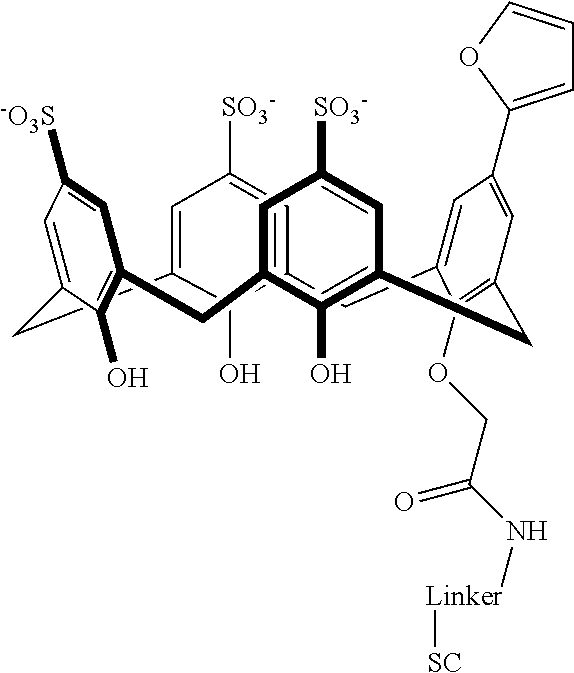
C12=CC([SO3-])=CC(=C1O)CC1=CC(C3=CC=CO3)=CC(=C1OCC(=O)N[Linker][SC])CC1=C(O)C(=CC([SO3-])=C1)CC1=C(O)C(=CC([-O3S])=C1)C2
